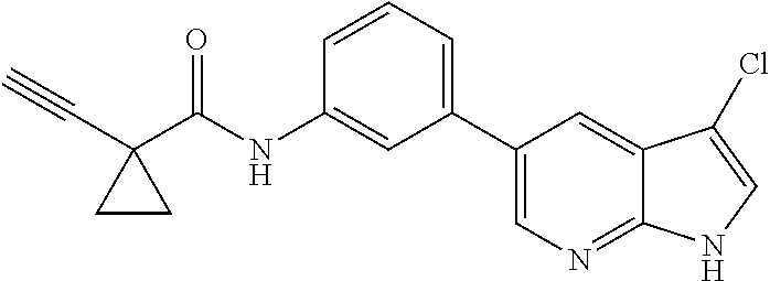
C(C1(C(NC2=CC(C3=CN=C4C(=C3)C(Cl)=CN4)=CC=C2)=O)CC1)#C
